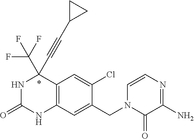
N1C(=O)NC2=C(C1(C#CC1CC1)C(F)(F)F)C=C(Cl)C(CN1C(=O)C(N)=NC=C1)=C2
